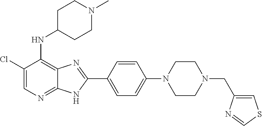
C1(Cl)=CN=C2C(=C1NC1CCN(C)CC1)N=C(C1=CC=C(N3CCN(CC4=CSC=N4)CC3)C=C1)N2
